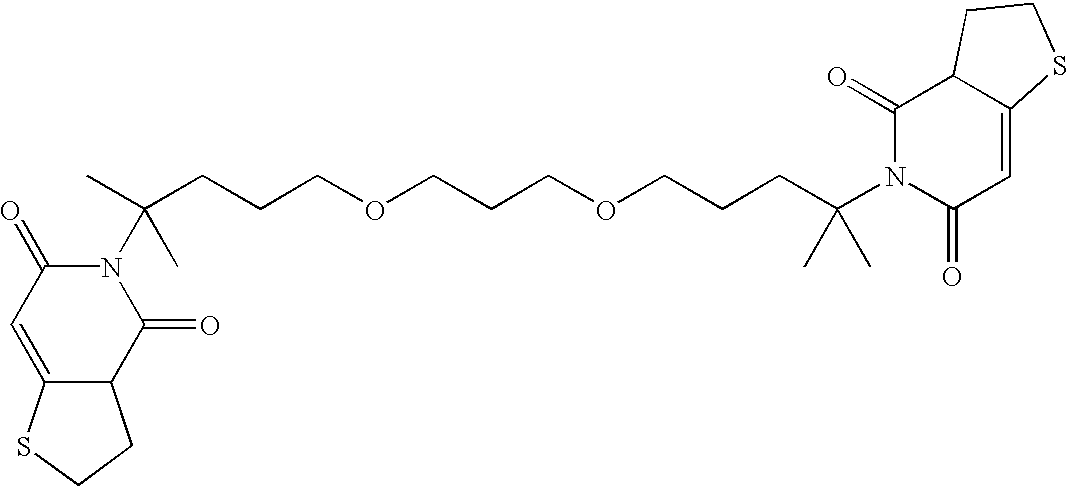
C(CCCOCCCOCCCC(N1C(=O)C=C2C(C1=O)CCS2)(C)C)(C)(N1C(=O)C=C2C(C1=O)CCS2)C
